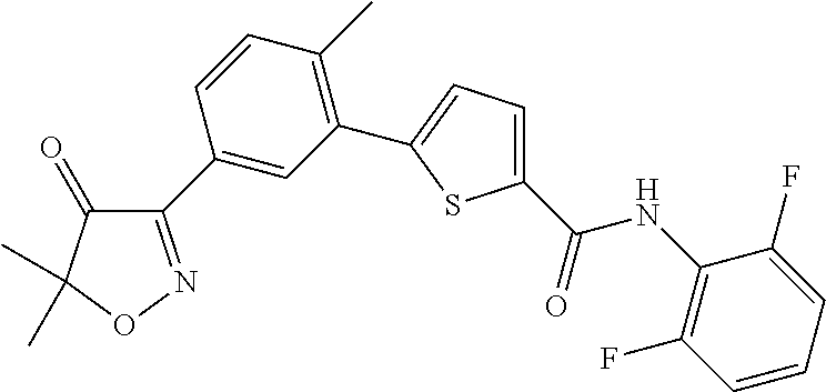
C1(C2=CC(C3=CC=C(C(=O)NC4=C(F)C=CC=C4F)S3)=C(C)C=C2)=NOC(C)(C)C1=O
